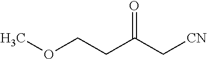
COCCC(C[CN])=O
